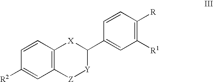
C1=CC2=C(C=C1[R2])[Z][Y]C(C1=CC([R1])=C([R])C=C1)[X]2
